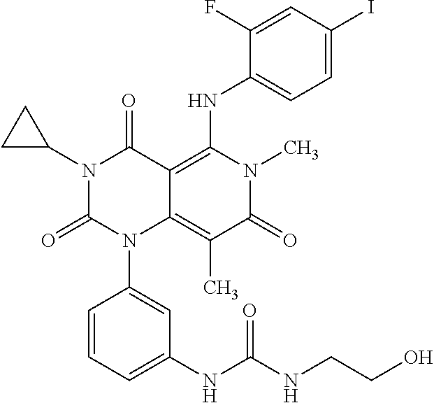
N1(C2CC2)C(=O)N(C2=CC(NC(NCCO)=O)=CC=C2)C2=C(C)C(=O)N(C)C(NC3=CC=C(I)C=C3F)=C2C1=O
